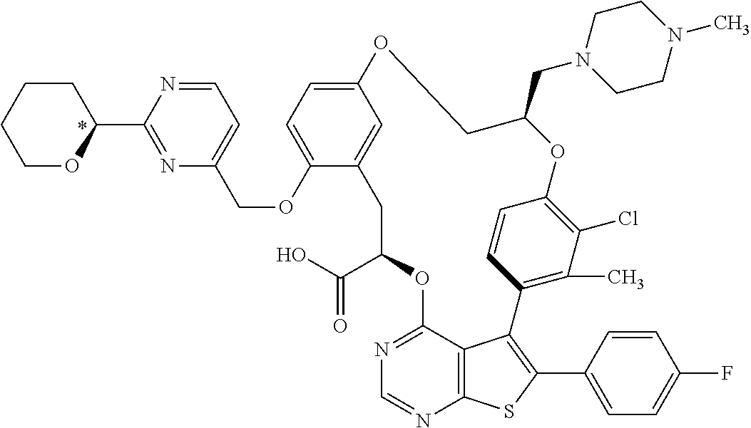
O1C2=C(Cl)C(C)=C(C=C2)C2=C(C3=CC=C(F)C=C3)SC3=C2C(=NC=N3)OC(C(O)=O)CC2=CC(=CC=C2OCC2=CC=NC(C3CCCCO3)=N2)OCC1CN1CCN(C)CC1
